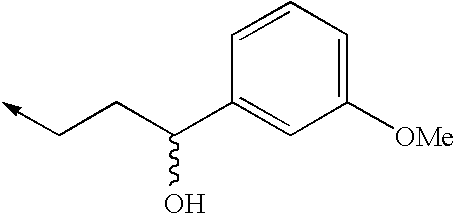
C1=CC=C([OMe])C=C1C(CC->C)O
